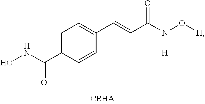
C1=C(C(NO)=O)C=CC(C=CC(N(O[H])[H])=O)=C1
